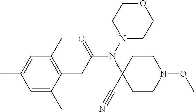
C1=C(C)C(CC(N(N2CCOCC2)C2(C#N)CCN(OC)CC2)=O)=C(C)C=C1C
